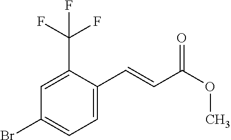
C1=C(C(F)(F)F)C(C=CC(=O)OC)=CC=C1Br
